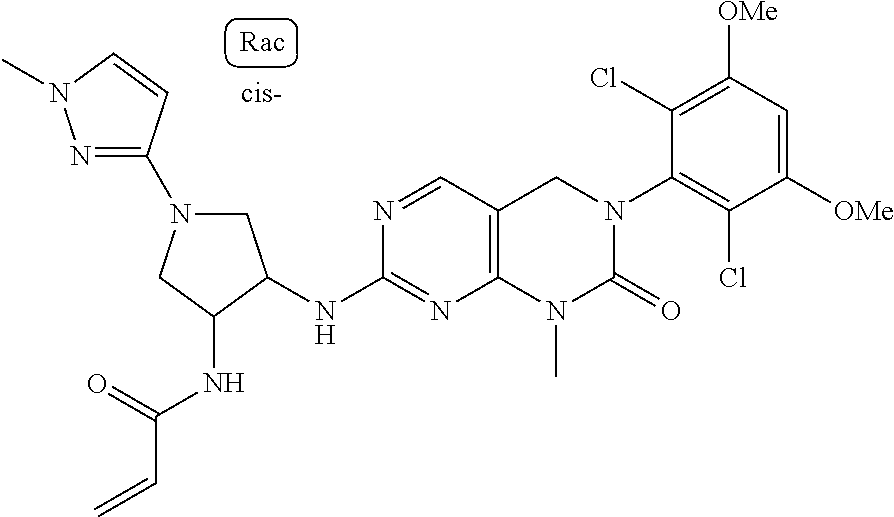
N1(C2=NN(C)C=C2)CC(NC2=NC3=C(C=N2)CN(C2=C(Cl)C([OMe])=CC([OMe])=C2Cl)C(=O)N3C)C(NC(=O)C=C)C1
